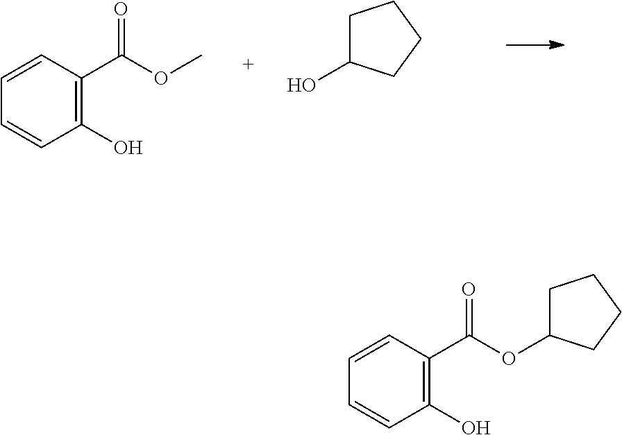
C1=CC(C(OC)=O)=C(O)C=C1.OC1CCCC1.O(C(C1=C(O)C=CC=C1)=O)C1CCCC1
